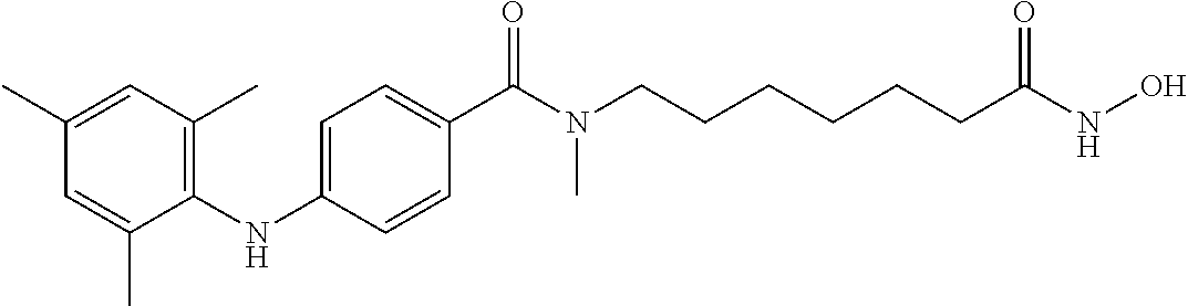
C1(NC2=C(C)C=C(C)C=C2C)=CC=C(C(N(CCCCCCC(NO)=O)C)=O)C=C1
